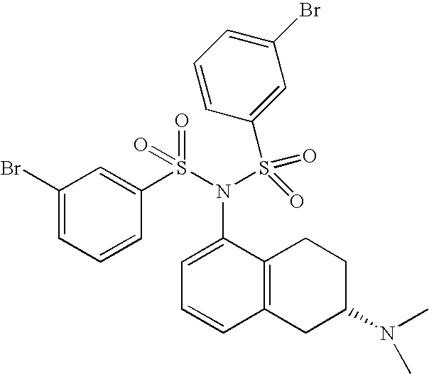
C1(Br)=CC=CC(S(N(S(C2=CC(Br)=CC=C2)(=O)=O)C2=CC=CC3=C2CCC(N(C)C)C3)(=O)=O)=C1
